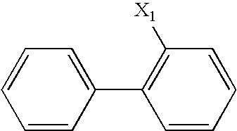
C1(C2=C([X1])C=CC=C2)=CC=CC=C1
